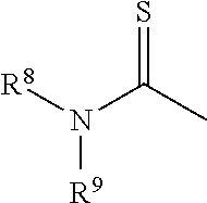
[R8]N(C(C)=S)[R9]
